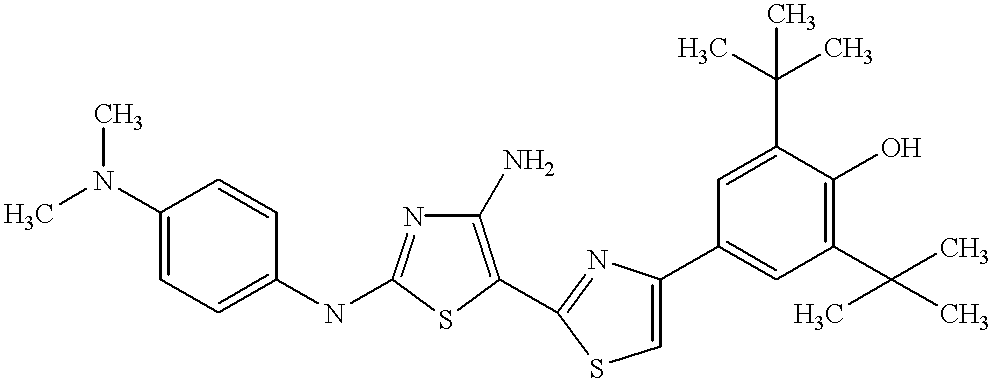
C1(N)=C(C2=NC(C3=CC(C(C)(C)C)=C(O)C(C(C)(C)C)=C3)=CS2)SC(NC2=CC=C(N(C)C)C=C2)=N1
